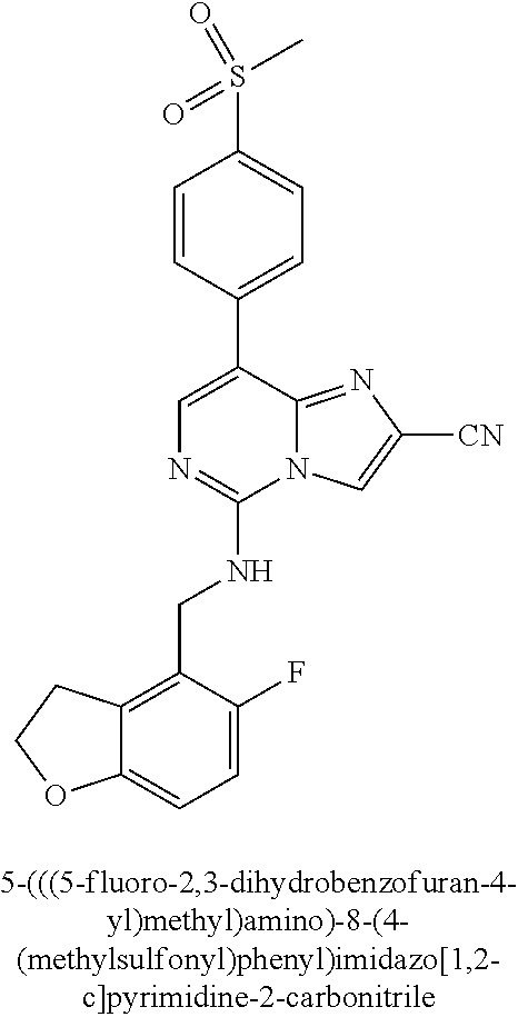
C12=CC=C(F)C(CNC3=NC=C(C4=CC=C(S(C)(=O)=O)C=C4)C4=NC([CN])=CN34)=C1CCO2
